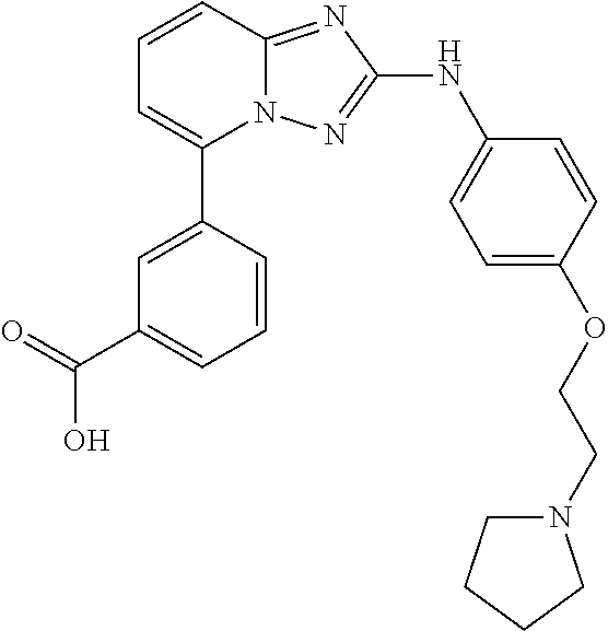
C1=CC2=NC(NC3=CC=C(OCCN4CCCC4)C=C3)=NN2C(C2=CC(C(O)=O)=CC=C2)=C1
